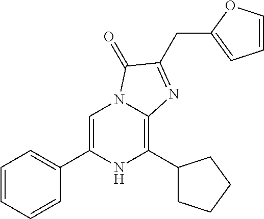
C1=C(C2=CC=CC=C2)NC(C2CCCC2)=C2N1C(=O)C(CC1=CC=CO1)=N2
